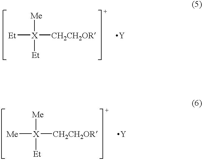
[Et][X]([Me])([Et])[CH2CH2OR].[Y].[Me][X]([Me])([Et])[CH2CH2OR].[Y]
